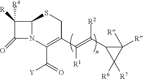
C12N(C(C(=O)[Y])=C(C(=C(C3C([R])([R])C3([R6])[R7])[R2])[R1])CS1)C(=O)C2([R])[R4]
